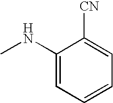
C1(NC)=CC=CC=C1[CN]
